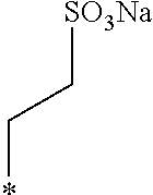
[SO3Na]CC*
